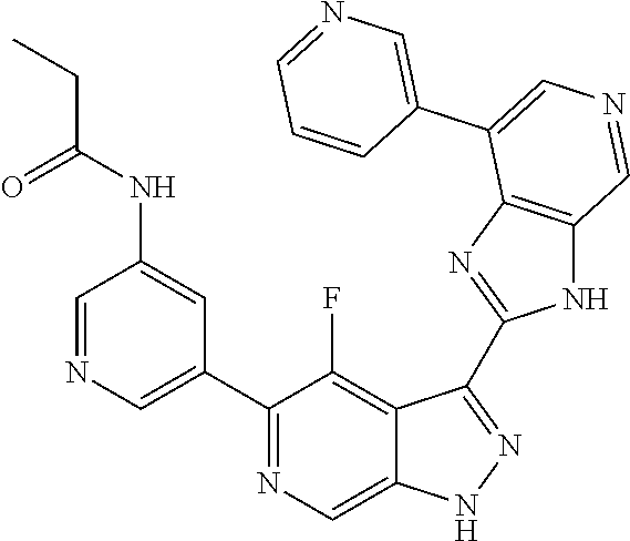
C1(C2=CN=CC(NC(CC)=O)=C2)=NC=C2C(=C1F)C(C1=NC3=C(N1)C=NC=C3C1=CN=CC=C1)=NN2
